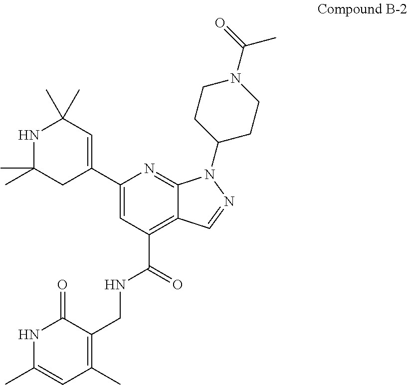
C12=NC(C3=CC(C)(C)NC(C)(C)C3)=CC(C(=O)NCC3=C(C)C=C(C)NC3=O)=C1C=NN2C1CCN(C(=O)C)CC1
